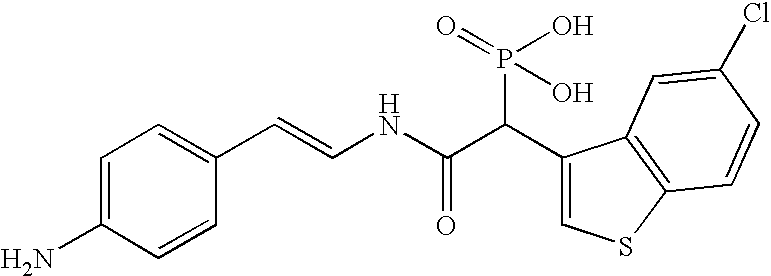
C1=C(N)C=CC(C=CNC(C(C2=CSC3=C2C=C(Cl)C=C3)P(=O)(O)O)=O)=C1
